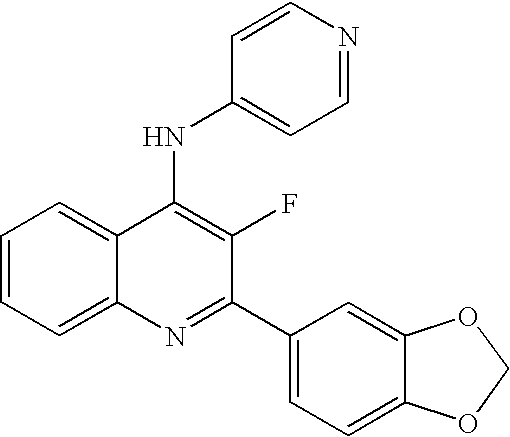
C1=CC=C2C(=C1)C(NC1=CC=NC=C1)=C(F)C(C1=CC=C3C(=C1)OCO3)=N2
